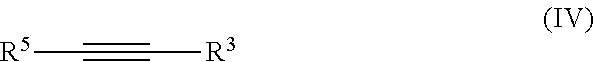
C(#C[R3])[R5]
